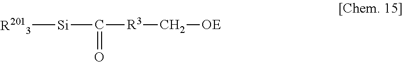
[R2013][Si]C(=O)[R3]C[OE]
